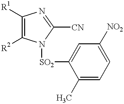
C1([R1])=C([R2])N([SO2]C2=CC([NO2])=CC=C2C)C([CN])=N1
